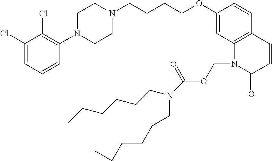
C1(Cl)=CC=CC(N2CCN(CCCCOC3=CC4=C(C=C3)C=CC(=O)N4COC(=O)N(CCCCCC)CCCCCC)CC2)=C1Cl
